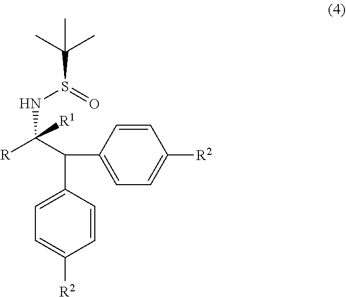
C1=CC(C(C2=CC=C([R2])C=C2)C([R])([R1])NS(C(C)(C)C)=O)=CC=C1[R2]
